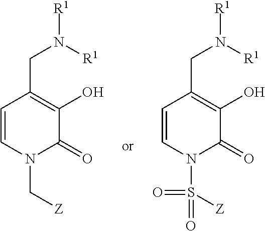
C1=CN(C[Z])C(=O)C(O)=C1CN([R1])[R1].C1=CN(S(=O)(=O)[Z])C(=O)C(O)=C1CN([R1])[R1]
